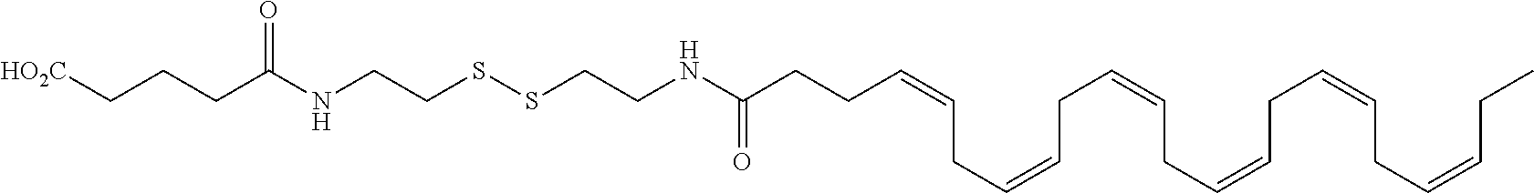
O=C(NCCSSCCNC(CCC[HO2C])=O)CCC=CCC=CCC=CCC=CCC=CCC=CCC
